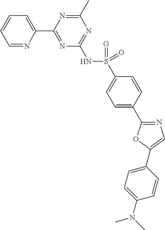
C1=NC(C2=NC(NS(=O)(C3=CC=C(C4=NC=C(C5=CC=C(N(C)C)C=C5)O4)C=C3)=O)=NC(C)=N2)=CC=C1
